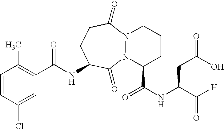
C(NC1CCC(=O)N2N(C1=O)C(C(NC(C([H])=O)CC(O)=O)=O)CCC2)(=O)C1=C(C)C=CC(Cl)=C1
